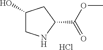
C1(C(OC)=O)CC(O)CN1.Cl
